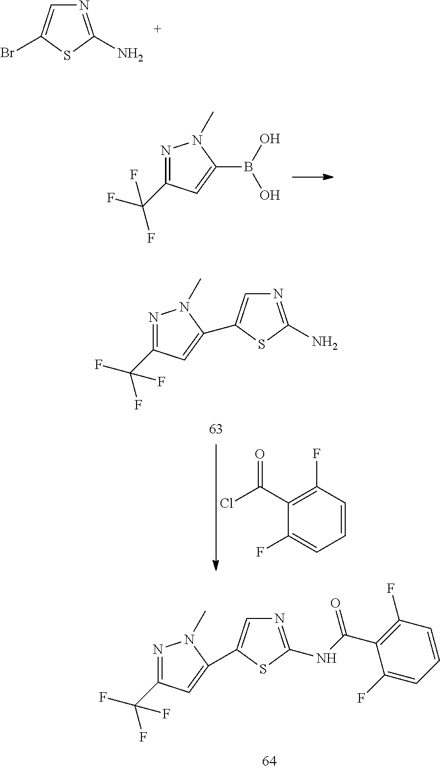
N1=C(N)SC(Br)=C1.N1=C(C(F)(F)F)C=C(B(O)O)N1C.N1=C(N)SC(C2=CC(C(F)(F)F)=NN2C)=C1.C1=CC(F)=C(C(Cl)=O)C(F)=C1.N1=C(NC(C2=C(F)C=CC=C2F)=O)SC(C2=CC(C(F)(F)F)=NN2C)=C1
